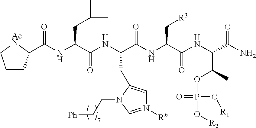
C1CC(C(NC(C(NC(C(NC(C(NC(C(OP(O[R2])(=O)O[R1])C)C(N)=O)=O)C[R3])=O)CC2=CN([Rb])=CN2CC[Ph])=O)CC(C)C)=O)[AcN]C1
